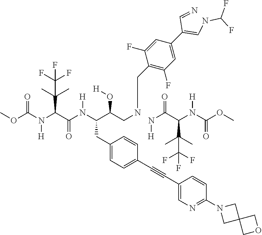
N(C(C(N(C(OC)=O)[H])C(C)(C)C(F)(F)F)=O)[H].C1(CC(C(CNCC2=C(F)C=C(C(=CNC(F)F)C=N)C=C2F)O[H])N(C(C(N(C(OC)=O)[H])C(C)(C)C(F)(F)F)=O)[H])=CC=C(C#CC2=CN=C(N3CC4(C3)COC4)C=C2)C=C1
